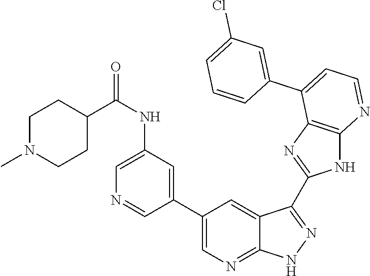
C1(NC(=O)C2CCN(C)CC2)=CN=CC(C2=CN=C3C(=C2)C(C2=NC4=C(N2)N=CC=C4C2=CC(Cl)=CC=C2)=NN3)=C1
